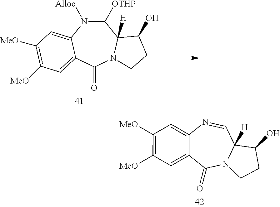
C1([OTHP])N([Alloc])C2=CC([MeO])=C([MeO])C=C2C(=O)N2C1([H])C(O)CC2.C1=NC2=CC([MeO])=C([MeO])C=C2C(=O)N2C1([H])C(O)CC2
